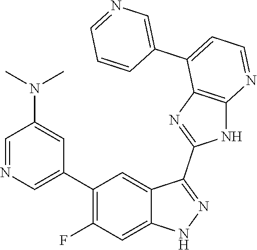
C1=NC=C(C2=C(F)C=C3C(=C2)C(C2=NC4=C(N2)N=CC=C4C2=CN=CC=C2)=NN3)C=C1N(C)C
